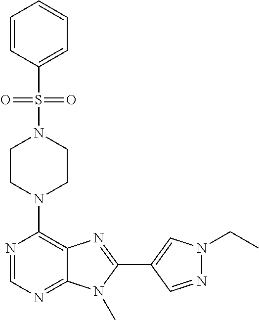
C1CN(C2=C3C(=NC=N2)N(C)C(C2=CN(CC)N=C2)=N3)CCN1S(=O)(=O)C1=CC=CC=C1
